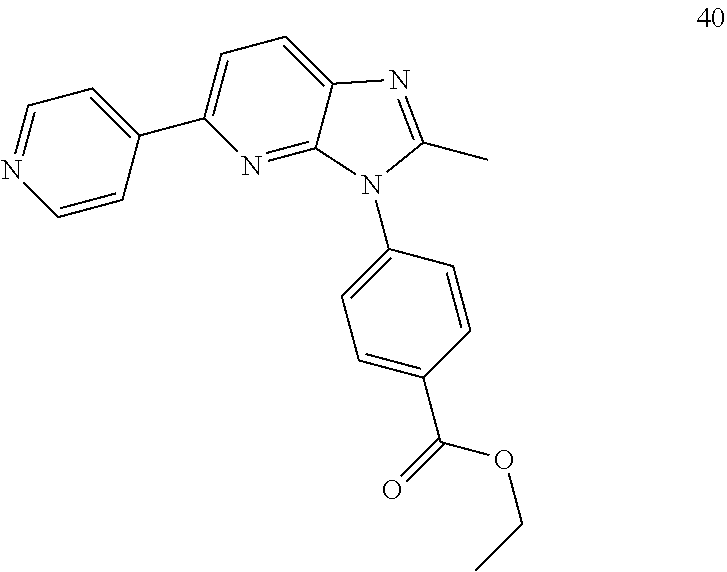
C1=C2C(=NC(C3=CC=NC=C3)=C1)N(C1=CC=C(C(=O)OCC)C=C1)C(C)=N2
